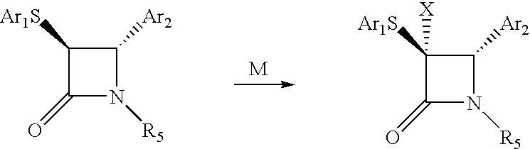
[M].C1([Ar1S])C(=O)N([R5])C1[Ar2].C1([Ar1S])([X])C(=O)N([R5])C1[Ar2]
